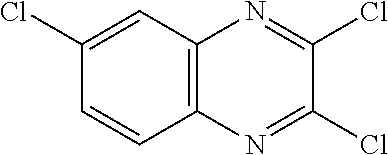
C1(Cl)=CC2=C(C=C1)N=C(Cl)C(Cl)=N2
